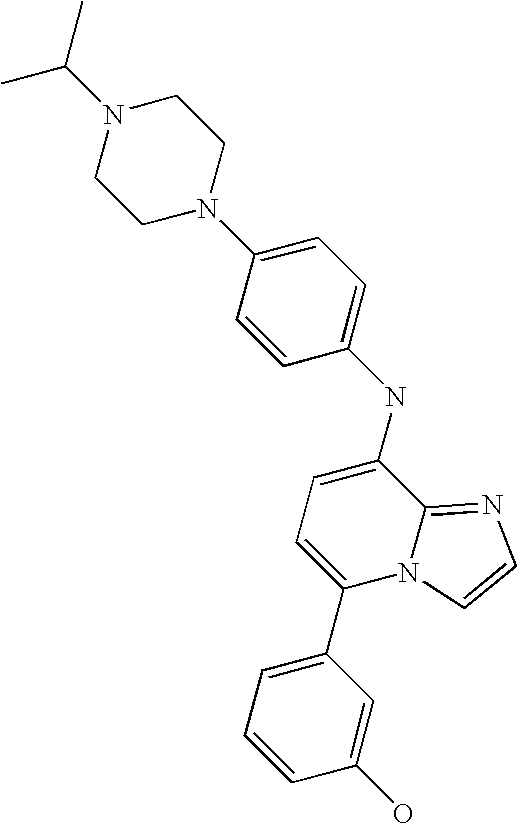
N1(C(C)C)CCN(C2=CC=C(NC3=CC=C(C4=CC=CC(O)=C4)N4C3=NC=C4)C=C2)CC1
